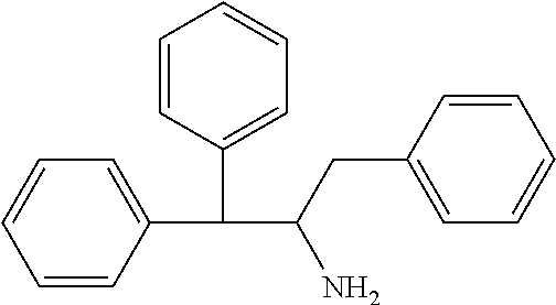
C1=CC(C(C2=CC=CC=C2)C(CC2=CC=CC=C2)N)=CC=C1
